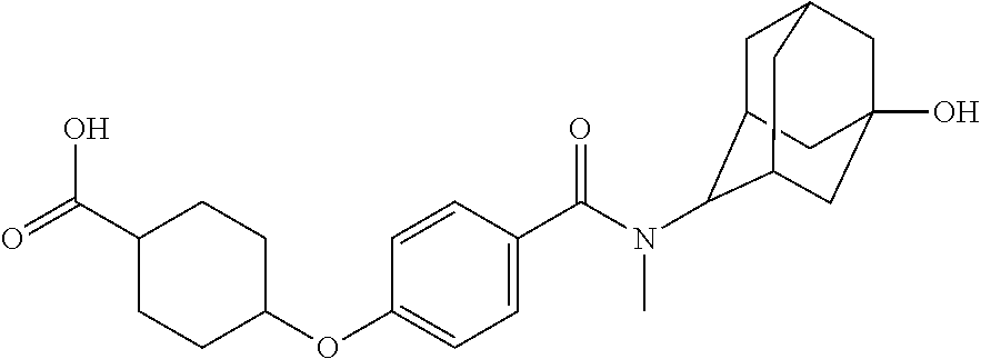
C1(C(=O)O)CCC(OC2=CC=C(C(N(C)C3C4CC5CC(O)(CC3C5)C4)=O)C=C2)CC1
